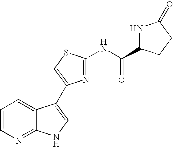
C1=CN=C2C(=C1)C(C1=CSC(NC(=O)C3NC(=O)CC3)=N1)=CN2
